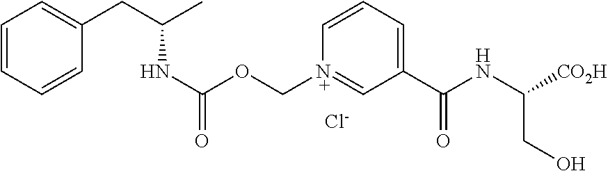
C1=CC=CC(CC(C)NC(OC[N+]2=CC(C(NC([CO2H])CO)=O)=CC=C2)=O)=C1.[Cl-]
